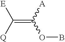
C(=C([A])OB)([Q])[E]
